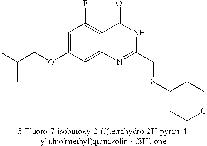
[5-Fluoro-7-isobutoxy-2-(((tetrahydro-2H-pyran-4-yl)thio)methyl)quinazolin-4(3H)-one].C1(OCC(C)C)=CC(F)=C2C(=C1)N=C(CSC1CCOCC1)NC2=O
